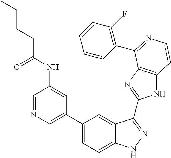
C1(C2=CN=CC(NC(=O)CCCC)=C2)=CC=C2C(=C1)C(C1=NC3=C(N1)C=CN=C3C1=C(F)C=CC=C1)=NN2
